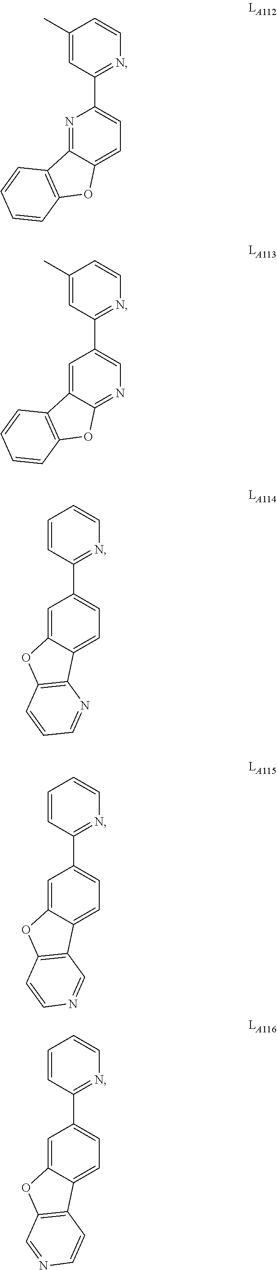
N1=C2C(=CC=C1C1=NC=CC(C)=C1)OC1=C2C=CC=C1.C1=C2C(=NC=C1C1=NC=CC(C)=C1)OC1=C2C=CC=C1.C1=C2C(=CC=C1C1=NC=CC=C1)C1=C(O2)C=CC=N1.C1=C2C(=CC=C1C1=NC=CC=C1)C1=C(O2)C=CN=C1.C1=C2C(=CC=C1C1=NC=CC=C1)C1=C(O2)C=NC=C1
